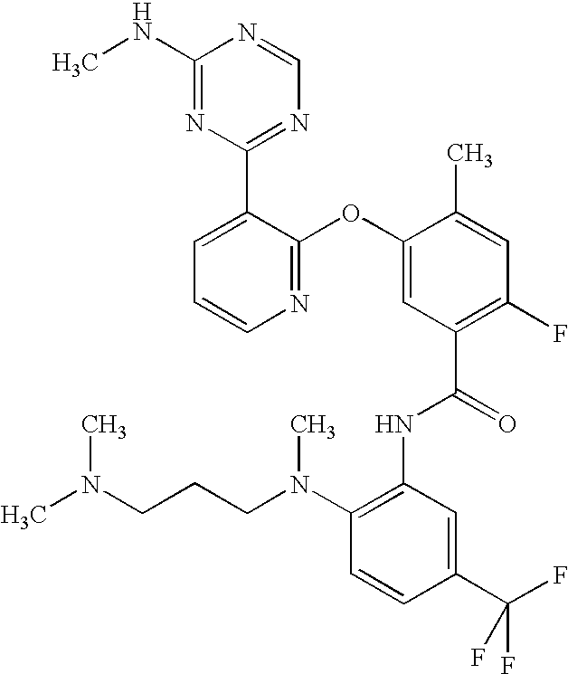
N1=C(OC2=CC(C(=O)NC3=C(N(CCCN(C)C)C)C=CC(C(F)(F)F)=C3)=C(F)C=C2C)C(C2=NC=NC(NC)=N2)=CC=C1
